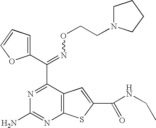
C(=NOCCN1CCCC1)(C1=NC(N)=NC2=C1C=C(C(NCC)=O)S2)C1=CC=CO1
